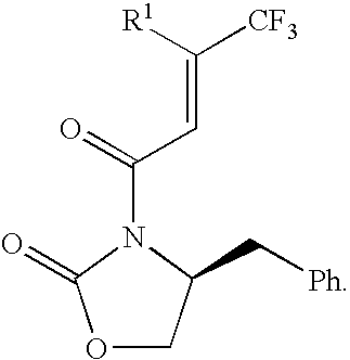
C(=C([R1])[CF3])C(=O)N1C(C[Ph])COC1=O
